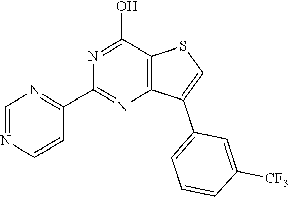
C1(C2=NC=NC=C2)=NC2=C(C(O)=N1)SC=C2C1=CC=CC([CF3])=C1
